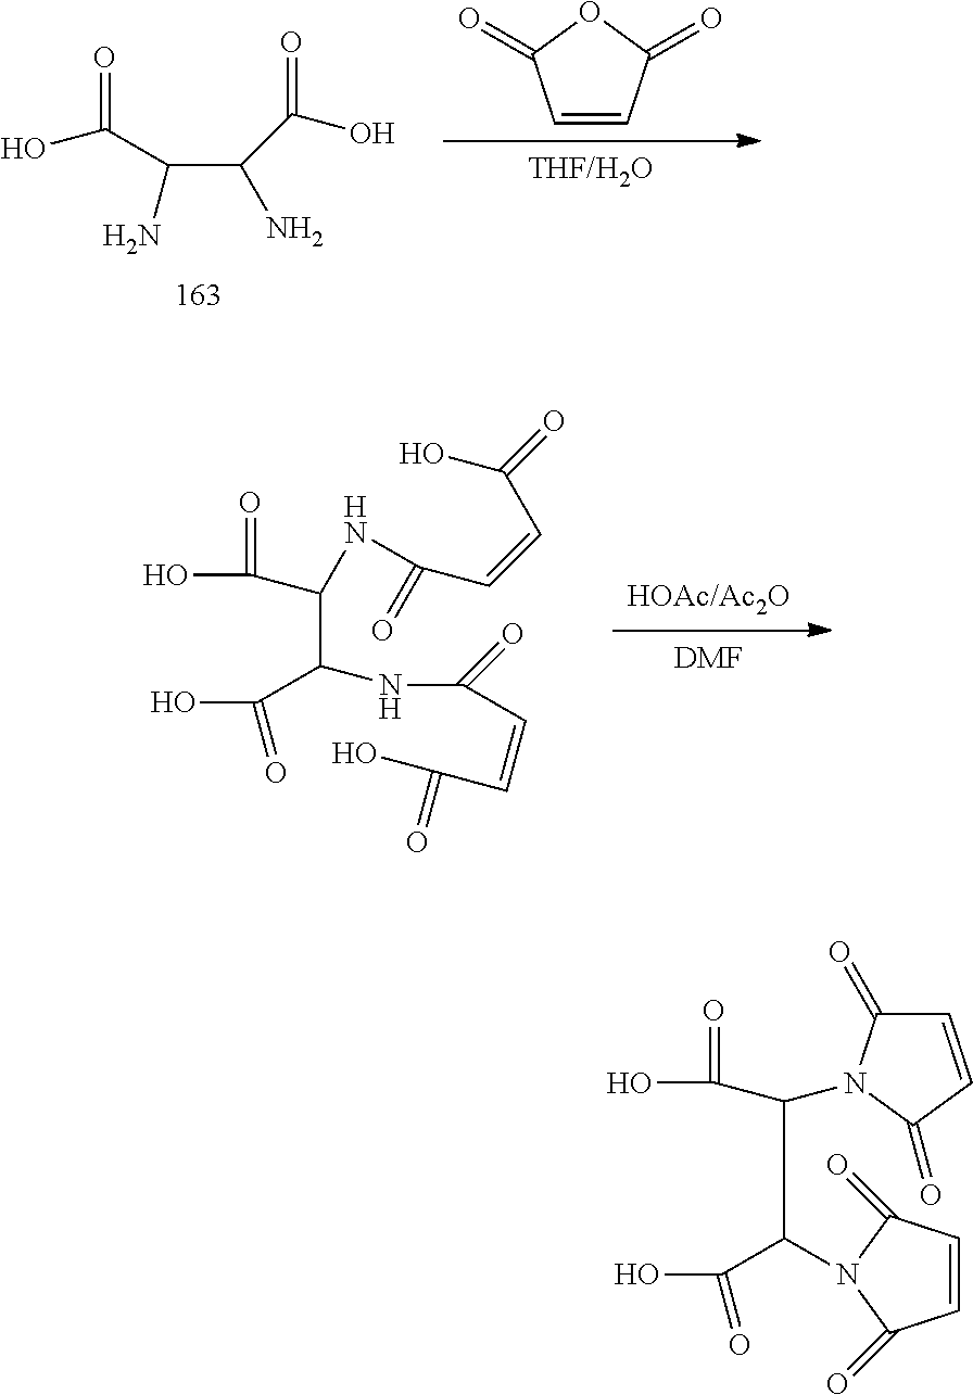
[THF/H2O].C1=CC(=O)OC1=O.OC(=O)C(N)C(N)C(=O)O.[HOAc/Ac2O].[DMF].OC(=O)C(NC(=O)C=CC(=O)O)C(C(O)=O)NC(=O)C=CC(O)=O.OC(=O)C(C(C(O)=O)N1C(=O)C=CC1=O)N1C(=O)C=CC1=O
